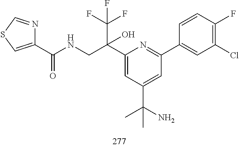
C1(C(CNC(=O)C2=CSC=N2)(O)C(F)(F)F)=CC(C(N)(C)C)=CC(C2=CC(Cl)=C(F)C=C2)=N1
